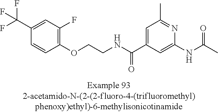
C1(C(F)(F)F)=CC(F)=C(OCCNC(C2=CC(C)=NC(NC(=O)C)=C2)=O)C=C1
